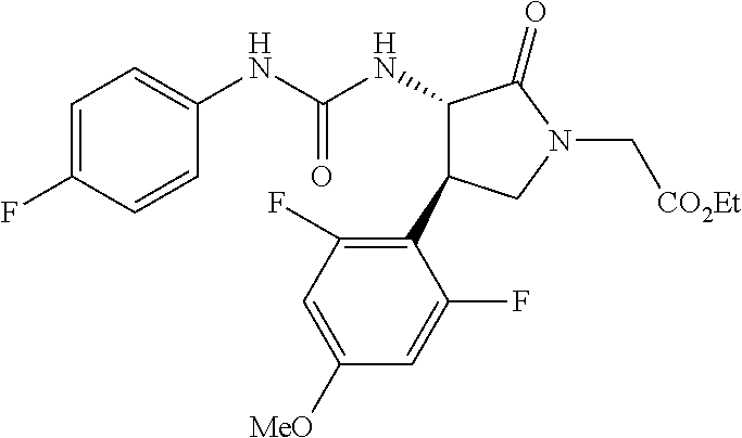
C1(NC(NC2C(C3=C(F)C=C([OMe])C=C3F)CN(C[CO2Et])C2=O)=O)=CC=C(F)C=C1
